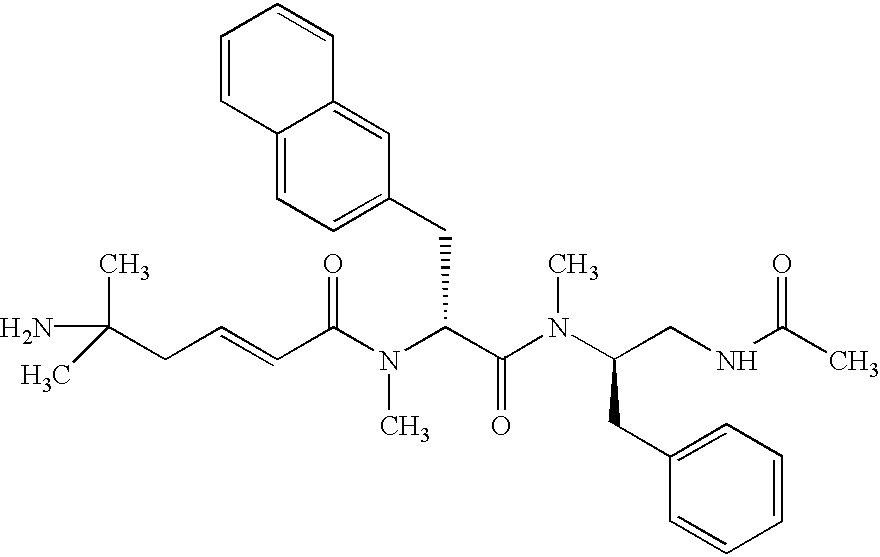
C(C(N(C(C(N(C(CC1=CC=CC=C1)CNC(C)=O)C)=O)CC1=CC=C2C(=C1)C=CC=C2)C)=O)=CCC(C)(C)N
